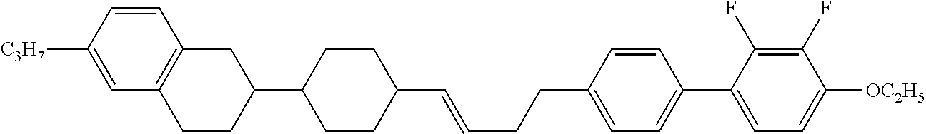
C1C2=C(CCC1C1CCC(C=CCCC3=CC=C(C4=CC=C([OC2H5])C(F)=C4F)C=C3)CC1)C=C([C3H7])C=C2
